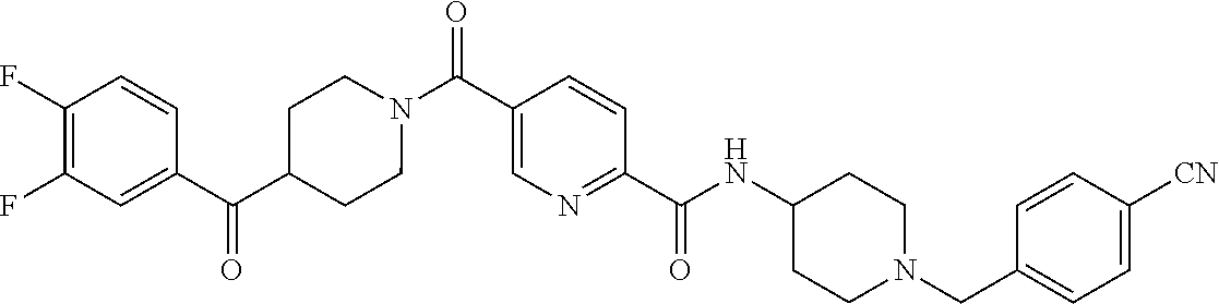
N(C(C1=NC=C(C(=O)N2CCC(C(C3=CC(F)=C(F)C=C3)=O)CC2)C=C1)=O)C1CCN(CC2=CC=C([CN])C=C2)CC1
